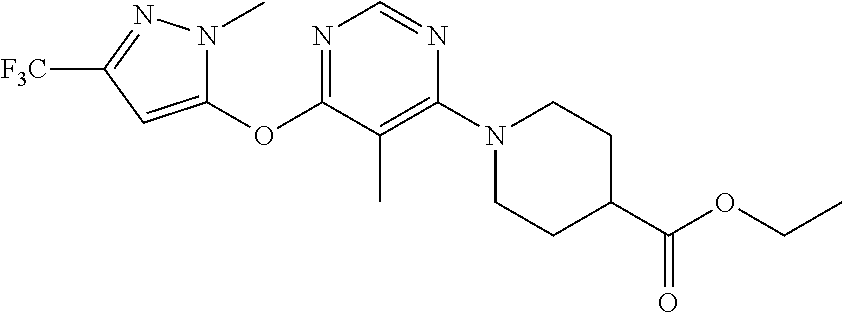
C1(OC2=NC=NC(N3CCC(C(OCC)=O)CC3)=C2C)=CC([F3C])=NN1C
